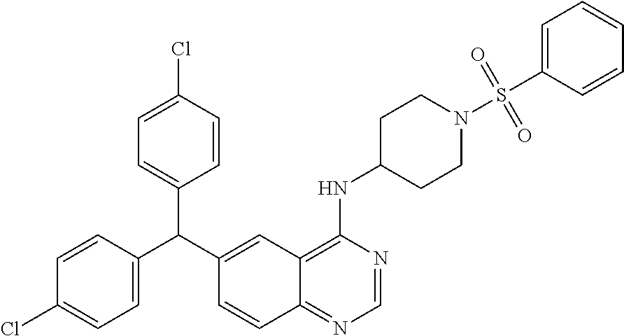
C1=CC(C(C2=CC3=C(NC4CCN(S(C5=CC=CC=C5)(=O)=O)CC4)N=CN=C3C=C2)C2=CC=C(Cl)C=C2)=CC=C1Cl
